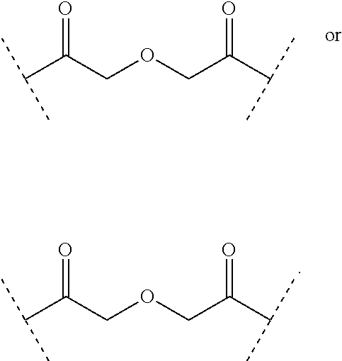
C(C(COCC(C(C)C)=O)=O)(C)C.C(C(COCC(C(C)C)=O)=O)(C)C
